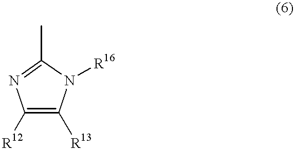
C1([R12])=C([R13])N([R16])C(C)=N1
